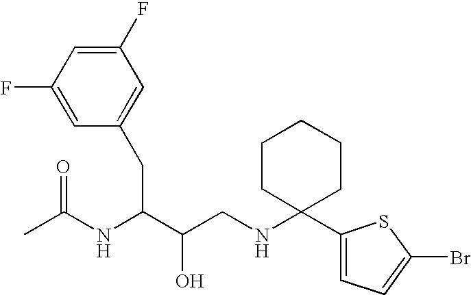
C1(F)=CC(F)=CC(CC(NC(C)=O)C(O)CNC2(C3=CC=C(Br)S3)CCCCC2)=C1
